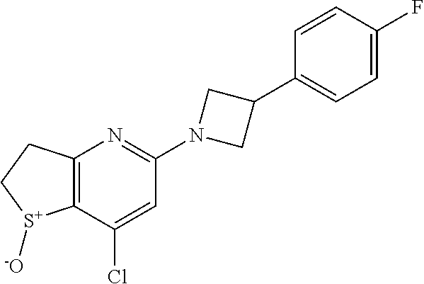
C12=C(C(Cl)=CC(N3CC(C4=CC=C(F)C=C4)C3)=N1)[S+]([-O])CC2
